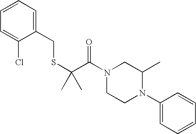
C1=CC=C(CSC(C(=O)N2CCN(C3=CC=CC=C3)C(C)C2)(C)C)C(Cl)=C1
